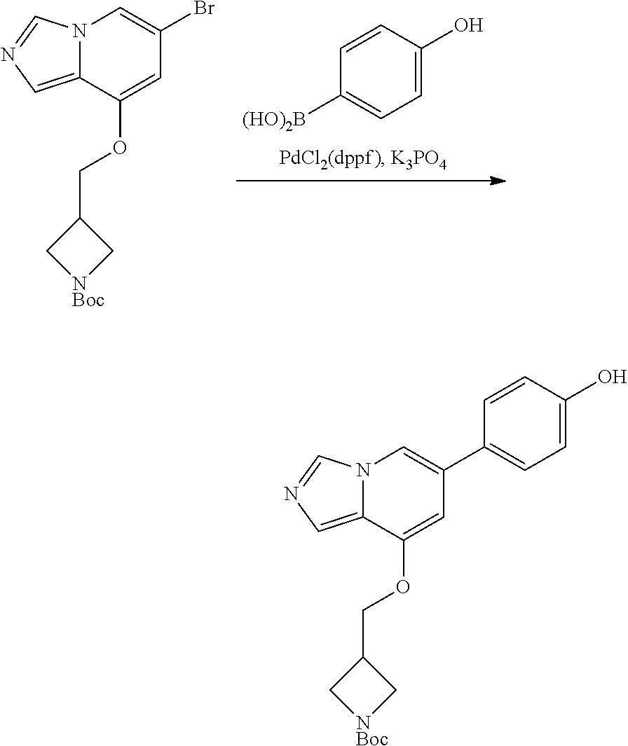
[(HO)2B]C1=CC=C(O)C=C1.C12=CN=CN1C=C(Br)C=C2OCC1C[NBoc]C1.C12=CN=CN1C=C(C1=CC=C(O)C=C1)C=C2OCC1C[NBoc]C1
